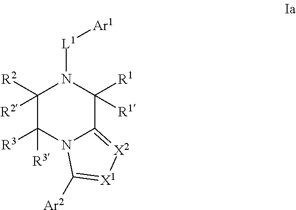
C1([R2])([R2])C([R3])([R3])N2C(=[X2][X1]=C2[Ar2])C([R1])([R1])N1[L1][Ar1]
